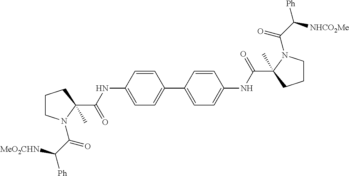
C1=CC(NC(C2(C)CCCN2C(C([MeO2CHN])[Ph])=O)=O)=CC=C1C1=CC=C(NC(C2(C)CCCN2C(C([NHCO2Me])[Ph])=O)=O)C=C1
